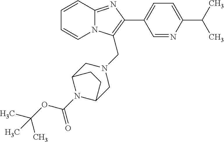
C1=CC2=NC(C3=CC=C(C(C)C)N=C3)=C(CN3CC4N(C(OC(C)(C)C)=O)C(C3)CC4)N2C=C1
